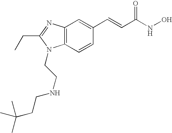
C12=C(C=CC(C=CC(NO)=O)=C1)N(CCNCCC(C)(C)C)C(CC)=N2
